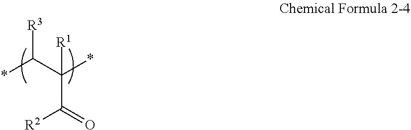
[R3]C(C(*)([R1])C(=O)[R2])*
